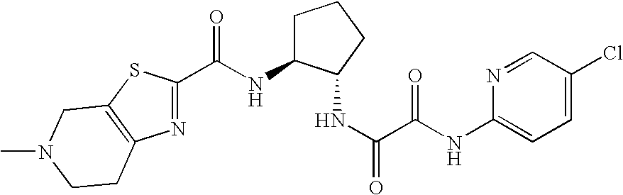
N1=C(C(NC2CCCC2NC(C(NC2=CC=C(Cl)C=N2)=O)=O)=O)SC2=C1CCN(C)C2
